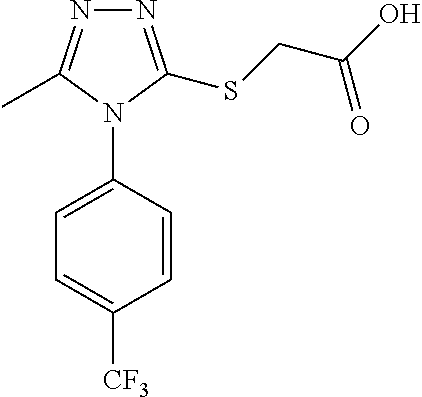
C1=CC(N2C(C)=NN=C2SCC(O)=O)=CC=C1[CF3]
